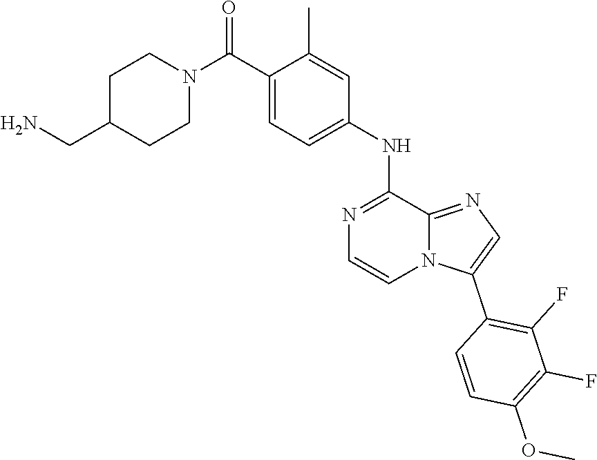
C1=C(NC2=NC=CN3C2=NC=C3C2=C(F)C(F)=C(OC)C=C2)C=C(C)C(C(N2CCC(CN)CC2)=O)=C1
